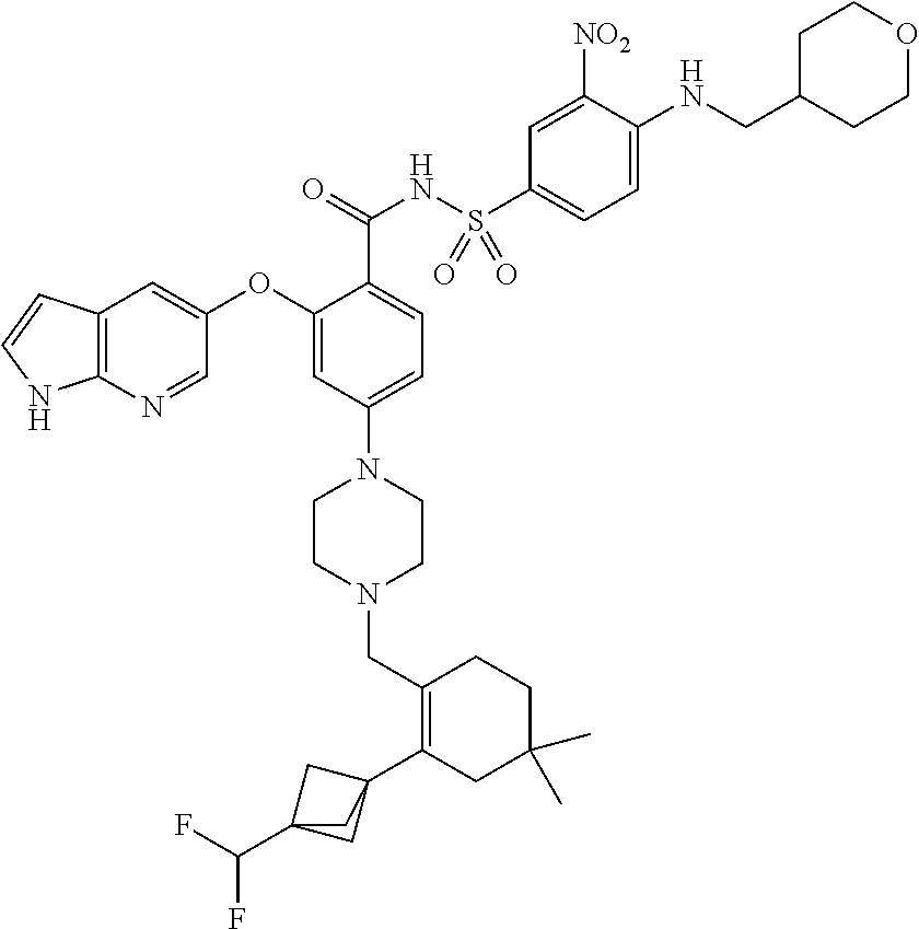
C1(OC2=CC3=C(N=C2)NC=C3)=CC(N2CCN(CC3=C(C45CC(C(F)F)(C4)C5)CC(C)(C)CC3)CC2)=CC=C1C(=O)NS(C1=CC=C(NCC2CCOCC2)C([NO2])=C1)(=O)=O
